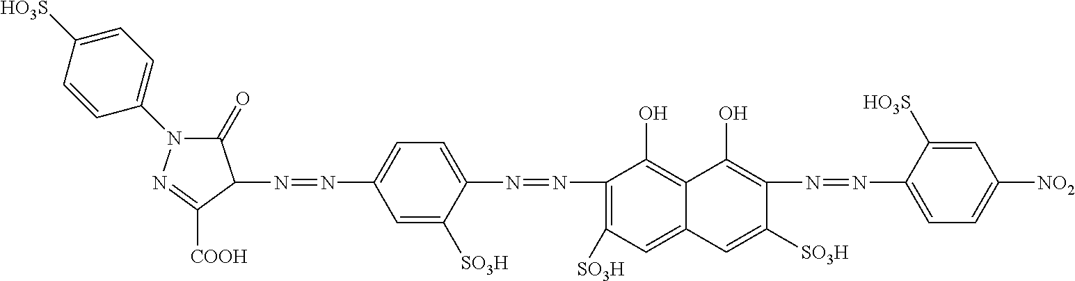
C1(=O)N(C2=CC=C([HO3S])C=C2)N=C([COOH])C1N=NC1=CC=C(N=NC2=C([SO3H])C=C3C(=C2O)C(O)=C(N=NC2=CC=C([NO2])C=C2[HO3S])C([SO3H])=C3)C([SO3H])=C1
